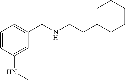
C1(NC)=CC(CNCCC2CCCCC2)=CC=C1
